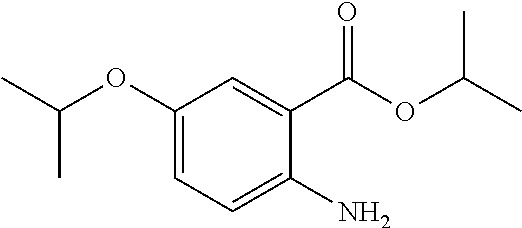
C1=C(OC(C)C)C=C(C(OC(C)C)=O)C(N)=C1
